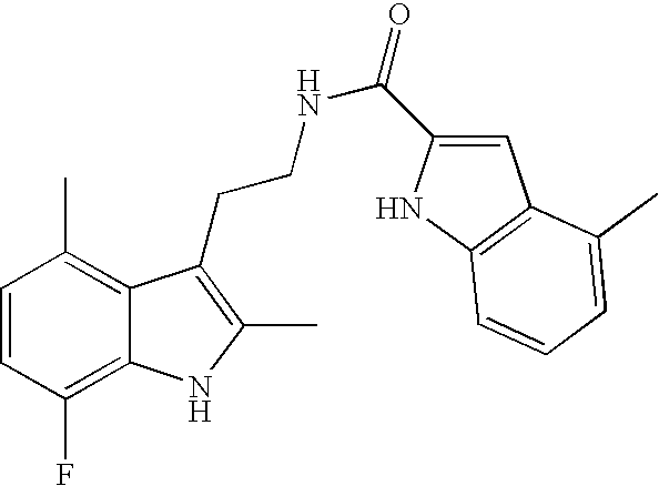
C1=CC(F)=C2C(=C1C)C(CCNC(=O)C1=CC3=C(N1)C=CC=C3C)=C(C)N2
